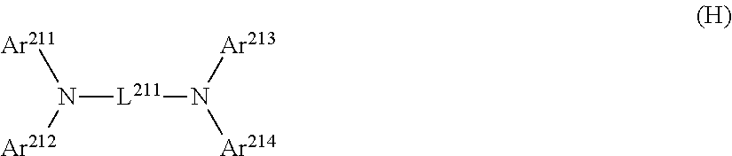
N([L211]N([Ar214])[Ar213])([Ar212])[Ar211]
